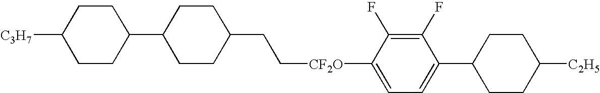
C([CF2O]C1=CC=C(C2CCC([C2H5])CC2)C(F)=C1F)CC1CCC(C2CCC([C3H7])CC2)CC1
